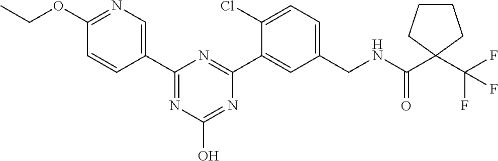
C1(OCC)=NC=C(C2=NC(O)=NC(C3=CC(CNC(C4(C(F)(F)F)CCCC4)=O)=CC=C3Cl)=N2)C=C1
